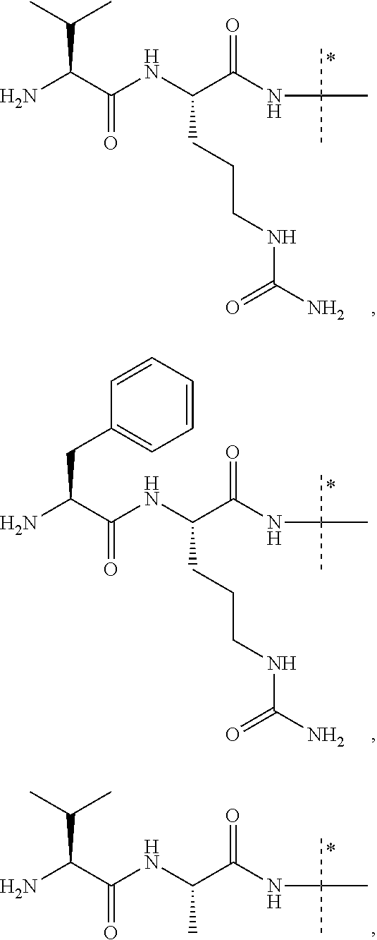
NC(C(NC(C(NC(C)(C)C)=O)CCCNC(=O)N)=O)C(C)C.NC(C(NC(C(NC(C)(C)C)=O)CCCNC(=O)N)=O)CC1=CC=CC=C1.NC(C(NC(C(NC(C)(C)C)=O)C)=O)C(C)C
